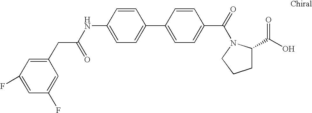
N(C1=CC=C(C2=CC=C(C(=O)N3C(C(O)=O)CCC3)C=C2)C=C1)C(=O)CC1=CC(F)=CC(F)=C1
